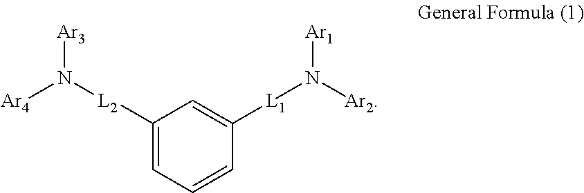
C1([L2]N([Ar4])[Ar3])=CC=CC([L1]N([Ar2])[Ar1])=C1
